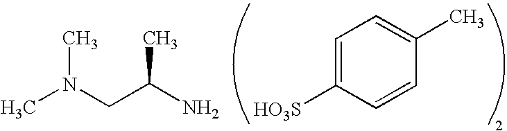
C(N)(CN(C)C)C.C1=C([HO3S])C=CC(C)=C1
